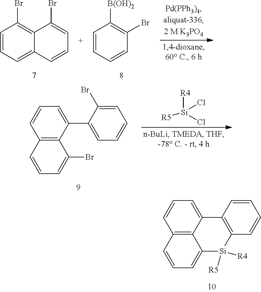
C12=C3C(=CC=C1)C1=C(C=CC=C1)[Si]([R5])([R4])C3=CC=C2.C1=CC=C2C(=C1Br)C(Br)=CC=C2.C1=CC=CC(Br)=C1[B(OH)2].C12=C(C(C3=CC=CC=C3Br)=CC=C1)C(Br)=CC=C2.[R4][Si](Cl)(Cl)[R5]
